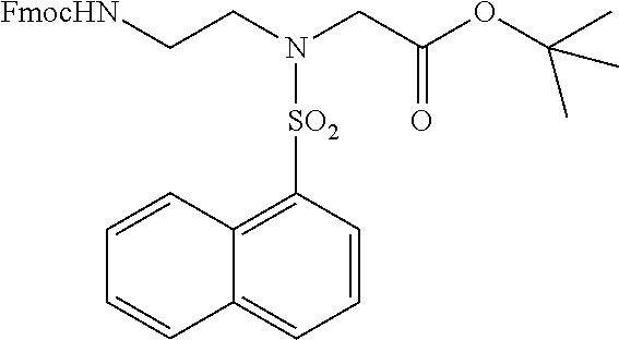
[FmocHN]CCN(CC(OC(C)(C)C)=O)[SO2]C1=C2C(=CC=C1)C=CC=C2
